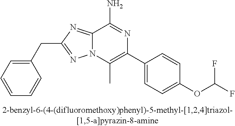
C12=NC(CC3=CC=CC=C3)=NN1C(C)=C(C1=CC=C(OC(F)F)C=C1)N=C2N
